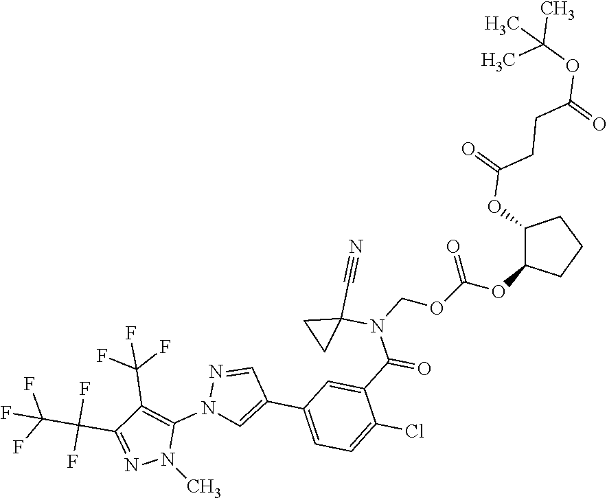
C(N(C(C1=CC(C2=CN(C3=C(C(F)(F)F)C(C(C(F)(F)F)(F)F)=NN3C)N=C2)=CC=C1Cl)=O)C1(C#N)CC1)OC(OC1CCCC1OC(=O)CCC(=O)OC(C)(C)C)=O
